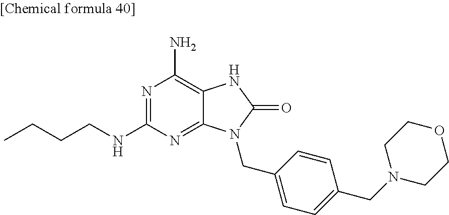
N1=C(NCCCC)N=C2C(=C1N)NC(=O)N2CC1=CC=C(CN2CCOCC2)C=C1
